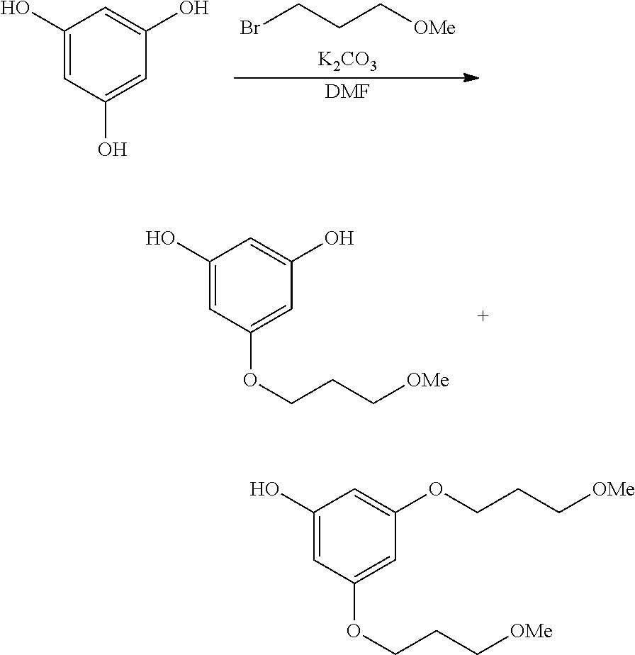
BrCCC[OMe].[K2CO3].[DMF].C1(O)=CC(O)=CC(O)=C1.C1(O)=CC(OCCC[OMe])=CC(O)=C1.C1(O)=CC(OCCC[OMe])=CC(OCCC[OMe])=C1
